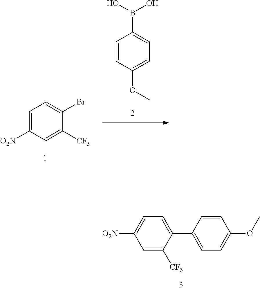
C1=C([CF3])C(C2=CC=C(OC)C=C2)=CC=C1[O2N].C1=CC(OC)=CC=C1B(O)O.C1=C([O2N])C=C([CF3])C(Br)=C1
